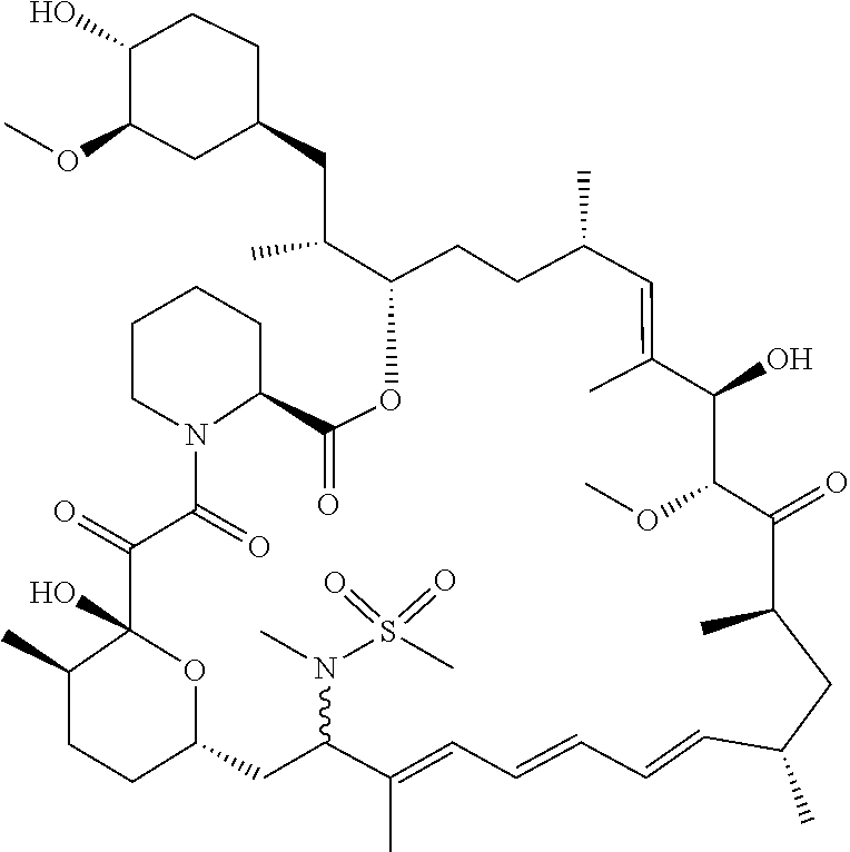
COC1C(=O)C(C)CC(C)C=CC=CC=C(C)C(N(S(C)(=O)=O)C)CC2CCC(C)C(O)(C(=O)C(=O)N3C(C(=O)OC(C(CC4CC(OC)C(O)CC4)C)CCC(C)C=C(C)C1O)CCCC3)O2
